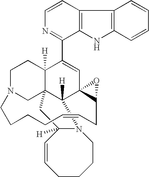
C1=CN=C(C2=CC34C5([H])C6(C2([H])CCN(C6)CCCCC=CCC3O4)CC2([H])C=CCCCCN52)C2=C1C1=C(N2)C=CC=C1
